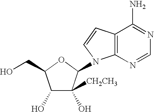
C1(O)C(O)([CH2CH3])C(N2C3=C(C=C2)C(N)=NC=N3)OC1CO
